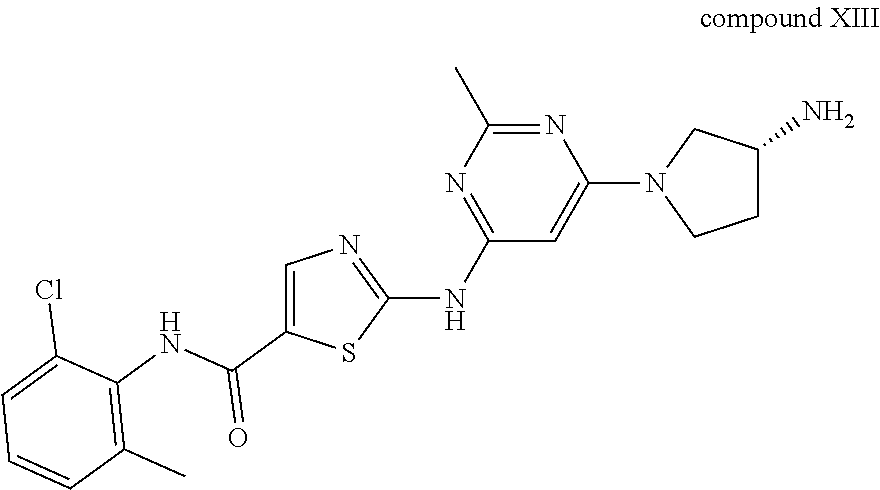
C1(NC2=NC(C)=NC(N3CCC(N)C3)=C2)=NC=C(C(=O)NC2=C(C)C=CC=C2Cl)S1
